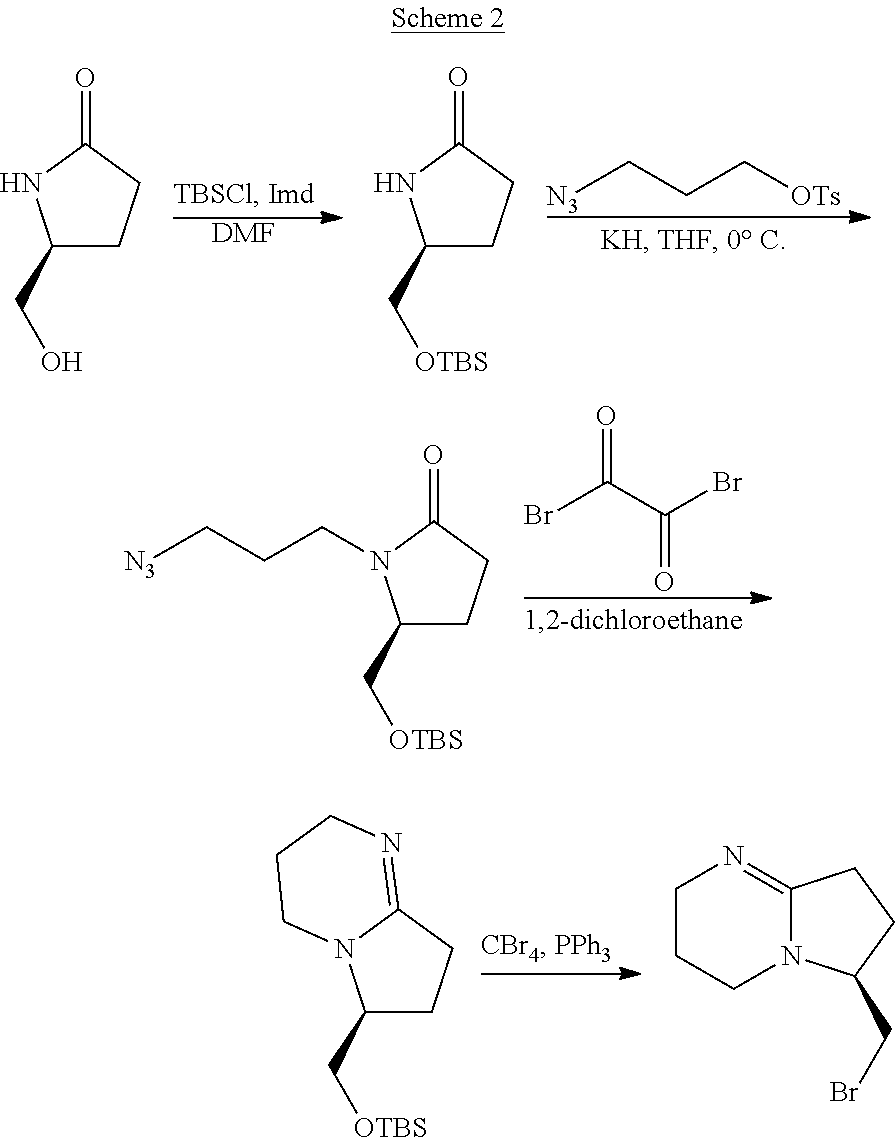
C1(C[OTBS])CCC2=NCCCN12.C1CCN2C(=N1)CCC2CBr.[DMF].[N3]CCC[OTs].C1(CO)CCC(=O)N1.C1(C[OTBS])CCC(=O)N1.BrC(C(Br)=O)=O.C1(C[OTBS])CCC(=O)N1CCC[N3]
